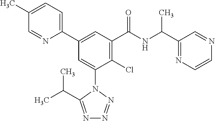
C1=C(C)C=NC(C2=CC(C(NC(C3=NC=CN=C3)C)=O)=C(Cl)C(N3C(C(C)C)=NN=N3)=C2)=C1
